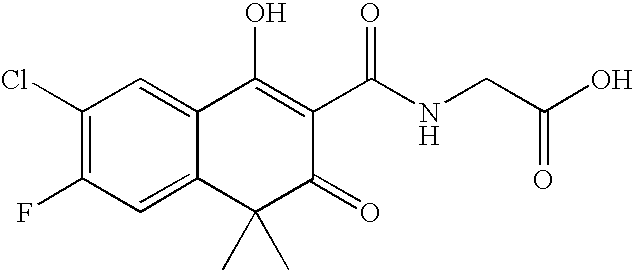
C12=CC(F)=C(Cl)C=C1C(O)=C(C(NCC(O)=O)=O)C(=O)C2(C)C
